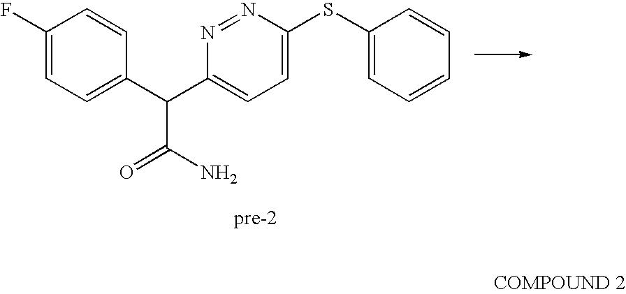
C1(F)=CC=C(C(C2=CC=C(SC3=CC=CC=C3)N=N2)C(N)=O)C=C1
